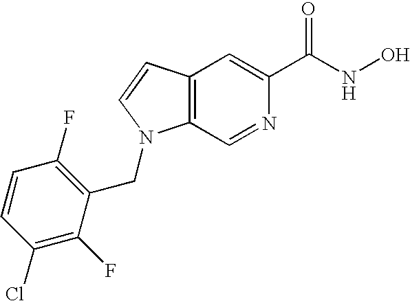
C12=C(C=CN1CC1=C(F)C=CC(Cl)=C1F)C=C(C(NO)=O)N=C2
